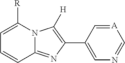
C1=C([R])N2C(=NC(C3=CN=C[A]=C3)=C2[H])C=C1
